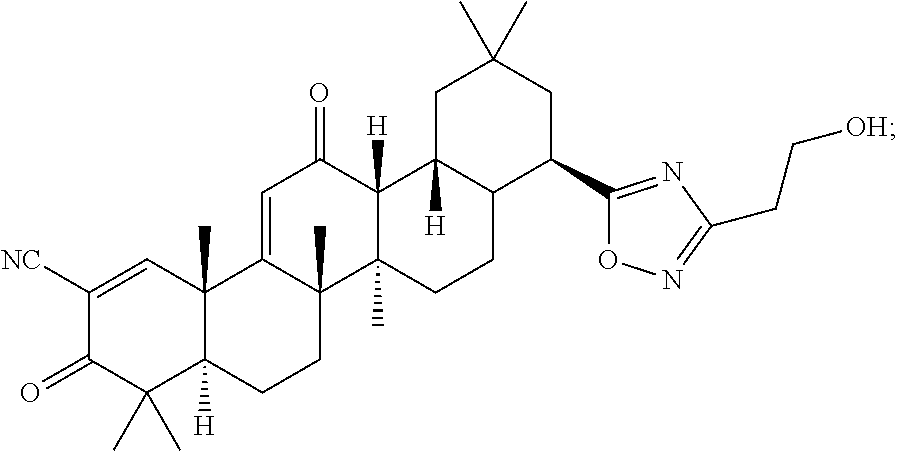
C1([NC])=CC2(C)C([H])(C(C)(C)C1=O)CCC1(C)C2=CC(=O)C2([H])C1(C)CCC1C2([H])CC(C)(C)CC1C1=NC(CC[OH])=NO1
